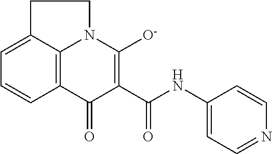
C1=C2C3=C(C=C1)C(=O)C(C(NC1=CC=NC=C1)=O)=C([O-])N3CC2
